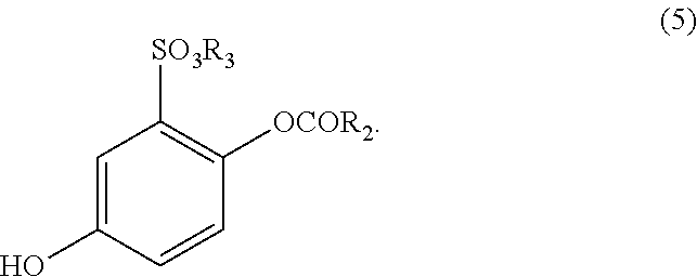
C1=CC(O)=CC([SO3R3])=C1[OCOR2]
